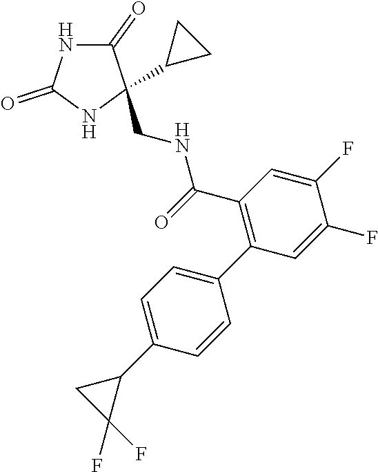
C1(=O)NC(=O)NC1(CNC(C1=C(C2=CC=C(C3CC3(F)F)C=C2)C=C(F)C(F)=C1)=O)C1CC1
